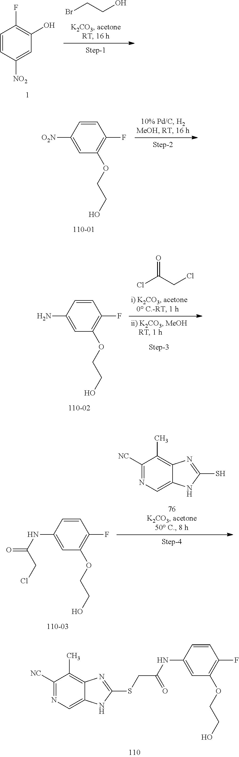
C1=CC(NC(CSC2=NC3=C(C)C([NC])=NC=C3N2)=O)=CC(OCCO)=C1F.BrCCO.C1=CC([NO2])=CC(O)=C1F.C1=CC([O2N])=CC(OCCO)=C1F.C1=CC(N)=CC(OCCO)=C1F.ClC(CCl)=O.C1=CC(NC(=O)CCl)=CC(OCCO)=C1F.SC1=NC2=C(C)C([NC])=NC=C2N1
